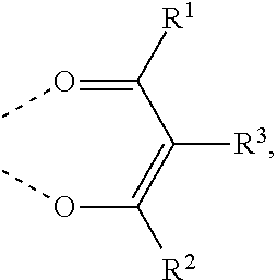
COC(=C(C(=OC)[R1])[R3])[R2]
